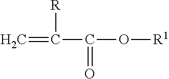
C=C(C(=O)O[R1])[R]
